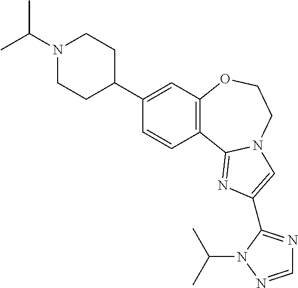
C1(C2CCN(C(C)C)CC2)=CC2=C(C=C1)C1=NC(C3=NC=NN3C(C)C)=CN1CCO2
